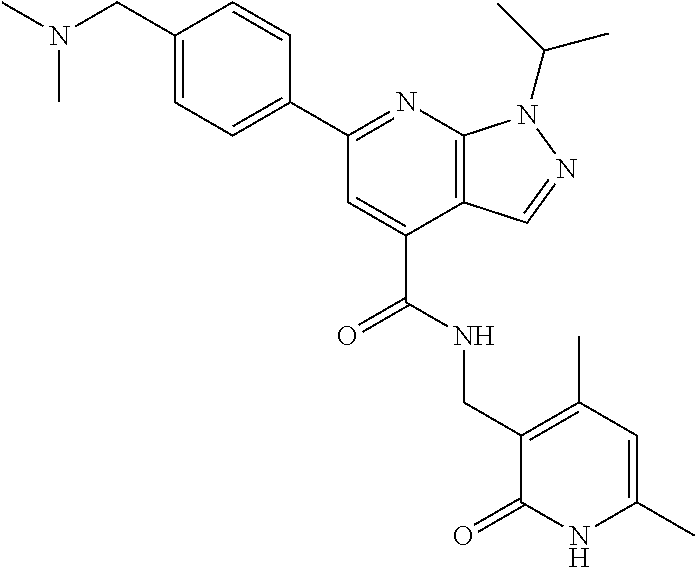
C1(CN(C)C)=CC=C(C2=NC3=C(C(C(NCC4=C(C)C=C(C)NC4=O)=O)=C2)C=NN3C(C)C)C=C1
